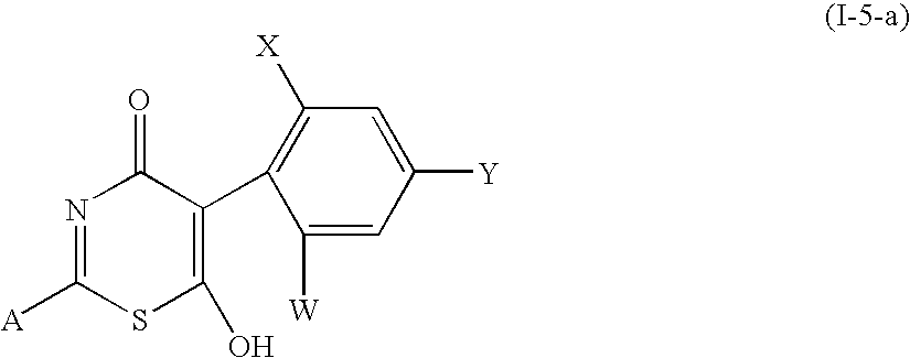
C1([W])=CC([Y])=CC([X])=C1C1=C(O)SC([A])=NC1=O
